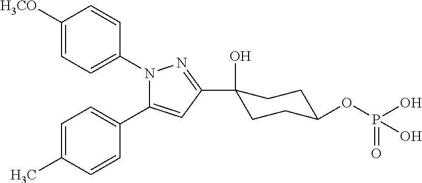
C1=C(C)C=CC(C2=CC(C3(O)CCC(OP(O)(=O)O)CC3)=NN2C2=CC=C([H3CO])C=C2)=C1
